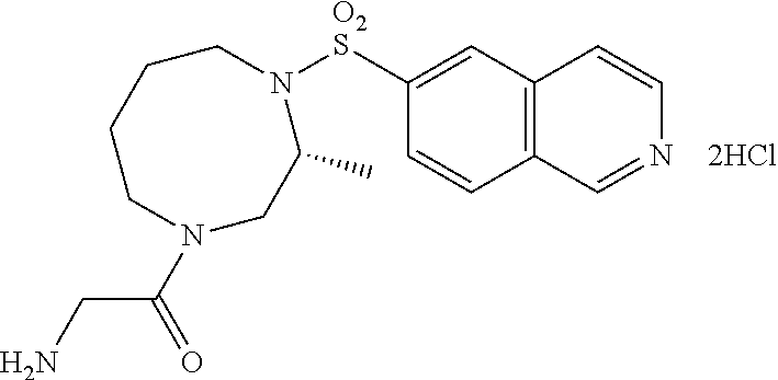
C12=C(C=C([O2S]N3CCCCN(C(=O)CN)CC3C)C=C1)C=CN=C2
